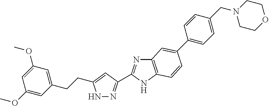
N1N=C(C2=NC3=C(N2)C=CC(C2=CC=C(CN4CCOCC4)C=C2)=C3)C=C1CCC1=CC(OC)=CC(OC)=C1
